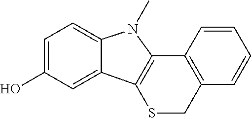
C1=C(O)C=C2C(=C1)N(C)C1=C2SCC2=C1C=CC=C2
